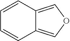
C1=CC2=COC=C2C=C1
